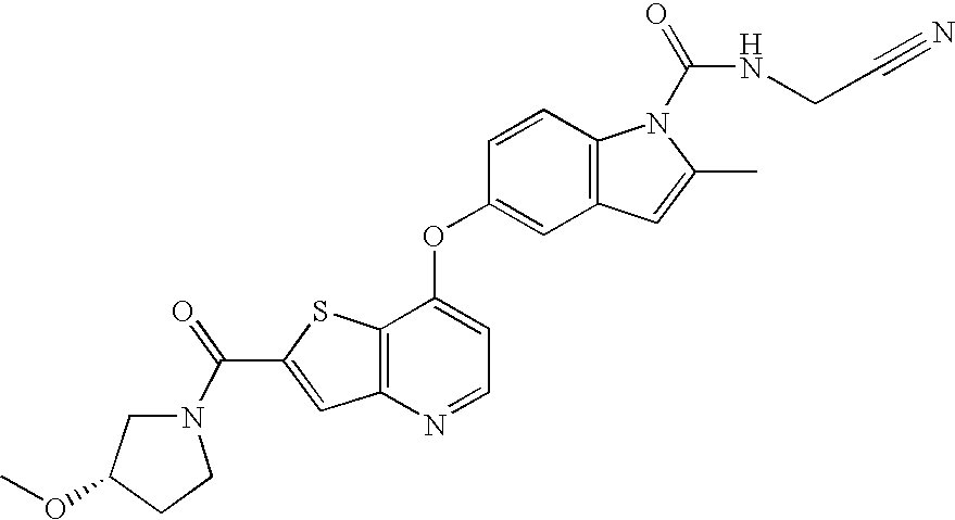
C12=C(C(OC3=CC4=C(C=C3)N(C(=O)NCC#N)C(C)=C4)=CC=N1)SC(C(=O)N1CC(OC)CC1)=C2
